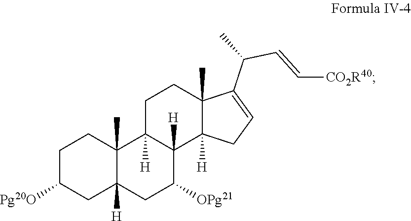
C1C([Pg20O])CC2([H])C(C)(C1)C1([H])C([H])(C([OPg21])C2)C2([H])C(C)(CC1)C(C(C=C[CO2R40])C)=CC2
